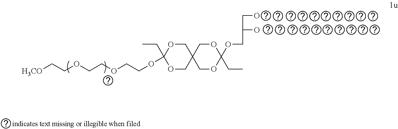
[H3CO]CCOCCOCCOC1(CC)OCC2(CO1)COC(CC)(OCC(O)CO)OC2
